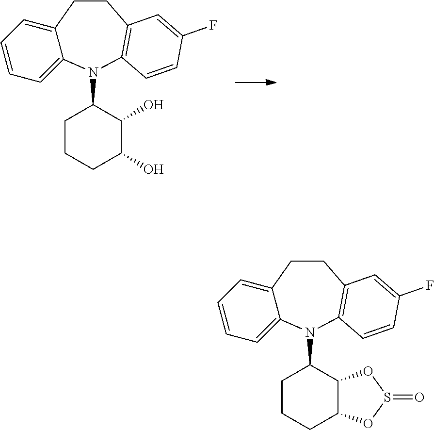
C12=CC=CC=C1N(C1CCCC(O)C1O)C1=C(CC2)C=C(F)C=C1.C12=CC=CC=C1N(C1CCCC3C1OS(=O)O3)C1=C(CC2)C=C(F)C=C1
